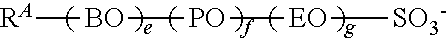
[RA][BO][PO][EO][SO3-]
